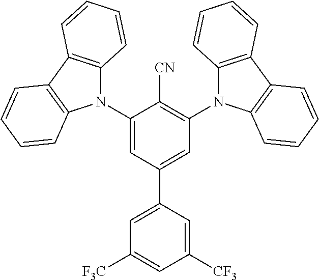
C1=C(C2=CC(N3C4=C(C5=C3C=CC=C5)C=CC=C4)=C([CN])C(N3C4=C(C5=C3C=CC=C5)C=CC=C4)=C2)C=C([CF3])C=C1[F3C]
